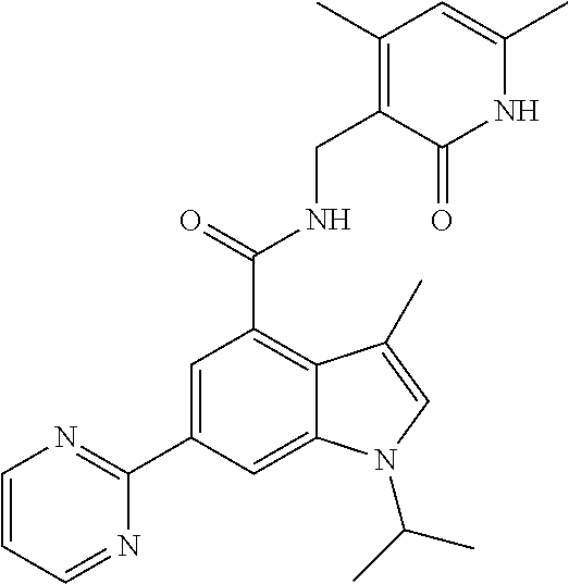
N1C(C)=CC(C)=C(CNC(C2=C3C(=CC(C4=NC=CC=N4)=C2)N(C(C)C)C=C3C)=O)C1=O
